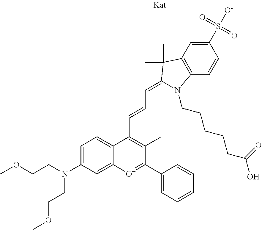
COCCN(CCOC)C1=CC=C2C(=C1)[O+]=C(C1=CC=CC=C1)C(C)=C2C=CC=C1C(C)(C)C2=C(C=CC(S(=O)(=O)[O-])=C2)N1CCCCCC(O)=O
